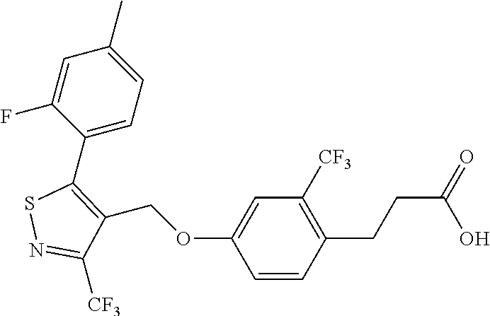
C1(C2=C(COC3=CC([CF3])=C(CCC(=O)O)C=C3)C([CF3])=NS2)=CC=C(C)C=C1F
